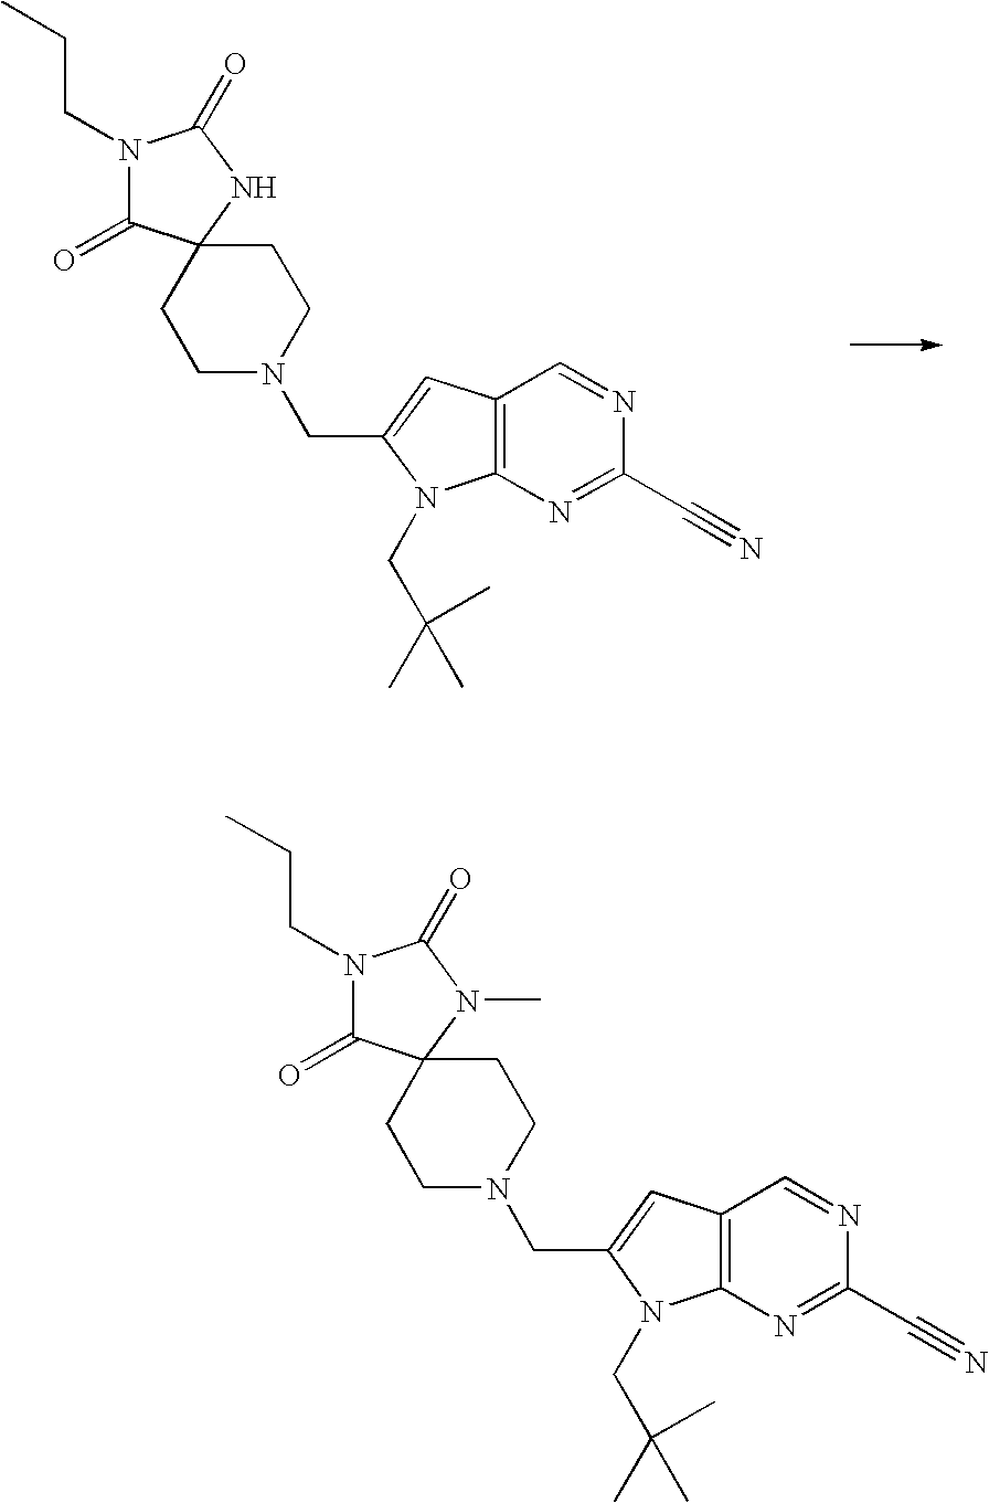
C12=C(N=C(C#N)N=C1)N(CC(C)(C)C)C(CN1CCC3(CC1)C(=O)N(CCC)C(=O)N3)=C2.C12=C(N=C(C#N)N=C1)N(CC(C)(C)C)C(CN1CCC3(CC1)C(=O)N(CCC)C(=O)N3C)=C2
